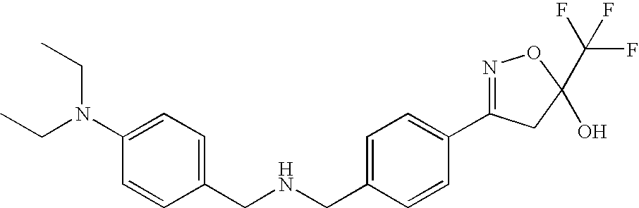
C1(CNCC2=CC=C(N(CC)CC)C=C2)=CC=C(C2=NOC(C(F)(F)F)(O)C2)C=C1
